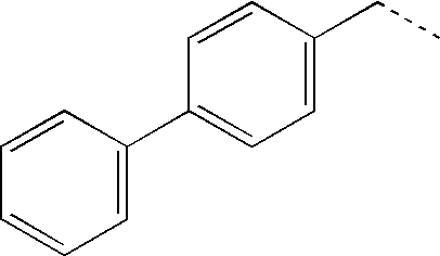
C1=C(C2=CC=C(CC)C=C2)C=CC=C1
